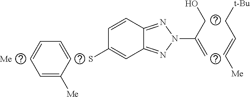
C1=C([Me])C=CC=C1.SC1=CC2=NN(C(=C)CO)N=C2C=C1.[Me].C(=CC[t-Bu])[Me]
